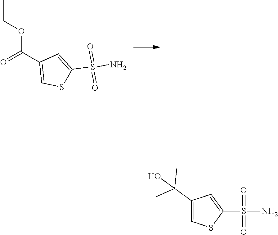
C1(C(OCC)=O)=CSC(S(N)(=O)=O)=C1.C1(C(C)(C)O)=CSC(S(N)(=O)=O)=C1
